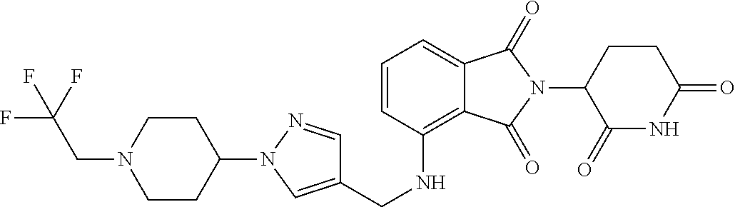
C1(N2N=CC(CNC3=C4C(=CC=C3)C(=O)N(C3C(=O)NC(=O)CC3)C4=O)=C2)CCN(CC(F)(F)F)CC1
